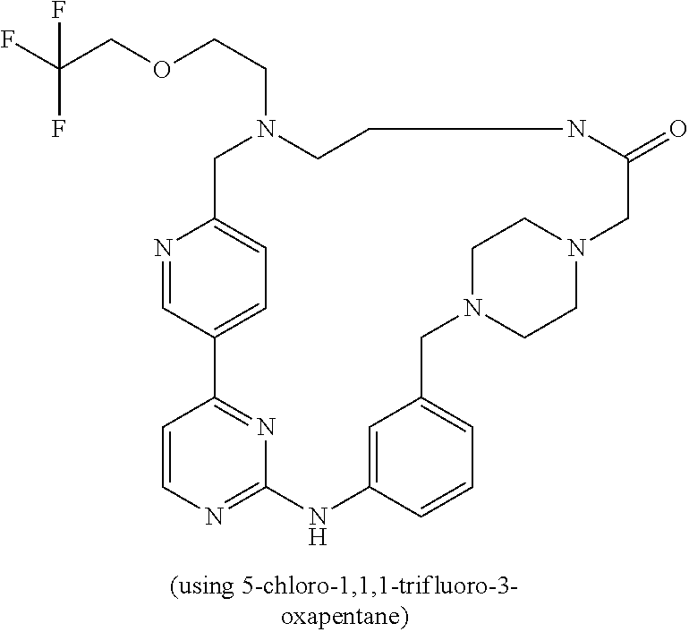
N1=CC2=CC=C1CN(CCOCC(F)(F)F)CCNC(=O)CN1CCN(CC3=CC=CC(=C3)NC3=NC=CC2=N3)CC1
